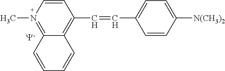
C1=CC(C=CC2=CC=C([N(CH3)2])C=C2)=C2C(=N1C)C=CC=C2.[Y]
